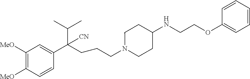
C1([MeO])=C([MeO])C=CC(C(CCCN2CCC(NCCOC3=CC=CC=C3)CC2)(C(C)C)[CN])=C1
